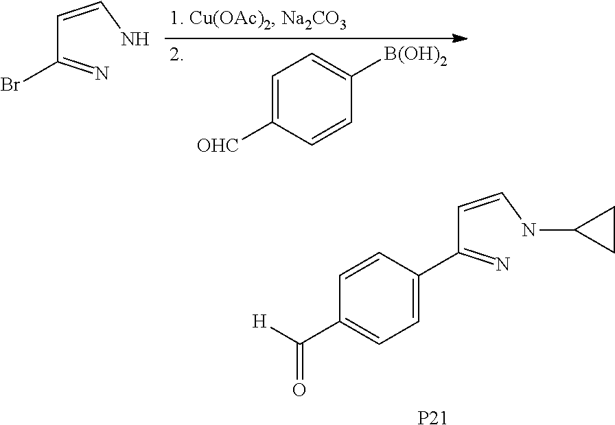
C1=C([OHC])C=CC([B(OH)2])=C1.C(C(=N)Br)=CN.C(C(=N)C1=CC=C(C([H])=O)C=C1)=CNC1CC1.[P21]
